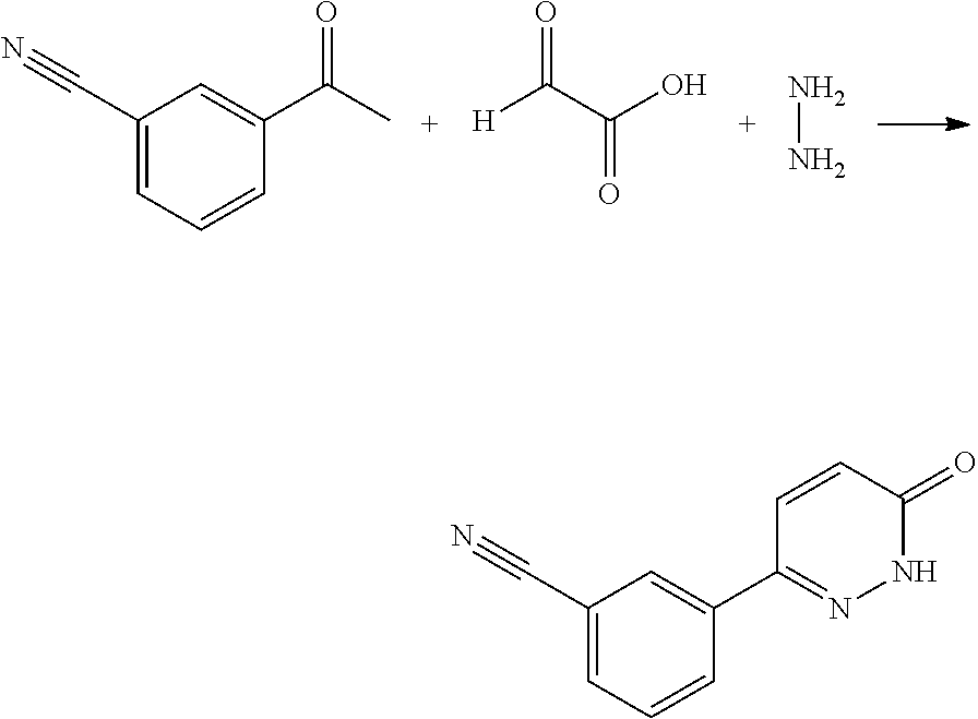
C1(C#N)=CC=CC(C(C)=O)=C1.[H]C(C(O)=O)=O.NN.C1(C#N)=CC=CC(C2=NNC(=O)C=C2)=C1
